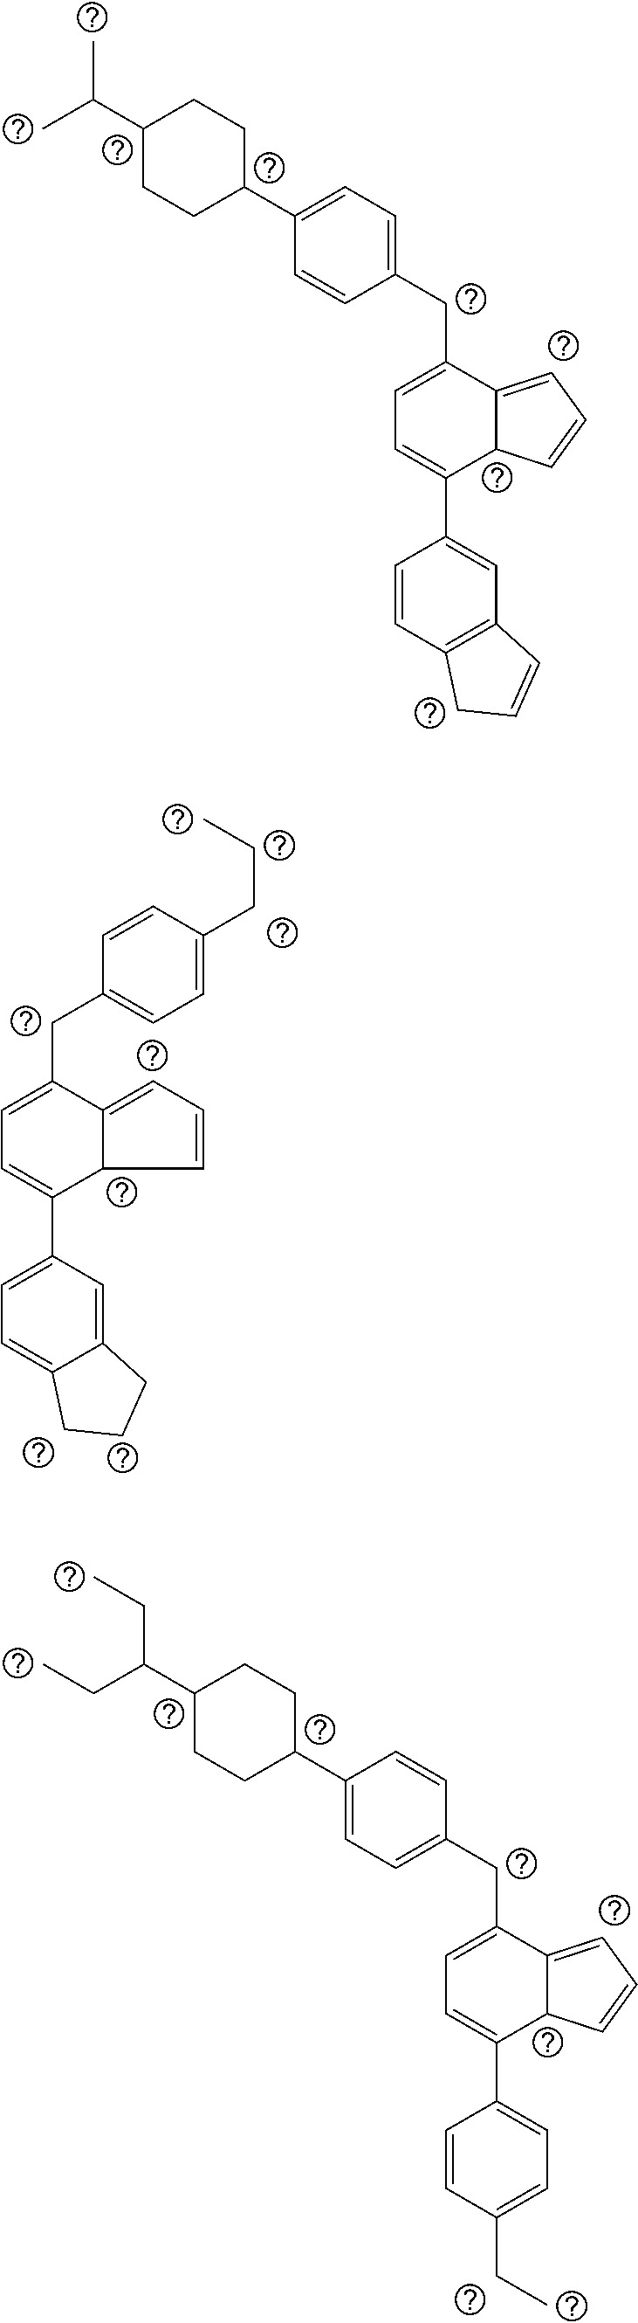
C1C(C2=CC=C(CC3=CC=C(C4=CC5=C(C=C4)CC=C5)C4C3=CC=C4)C=C2)CCC(C(C)C)C1.C1=C(CCC)C=CC(CC2=CC=C(C3=CC=C4C(=C3)CCC4)C3C2=CC=C3)=C1.C1C(C2=CC=C(CC3=CC=C(C4=CC=C(CC)C=C4)C4C3=CC=C4)C=C2)CCC(C(CC)CC)C1
